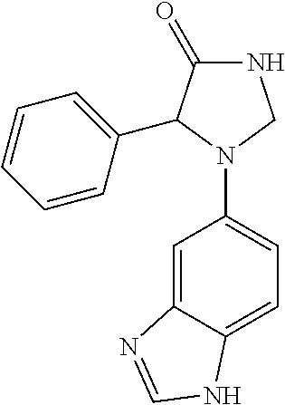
N1C(=O)C(C2=CC=CC=C2)N(C2=CC=C3C(=C2)N=CN3)C1
